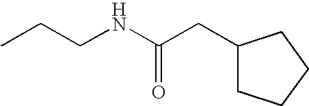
C1(CC(NCCC)=O)CCCC1
